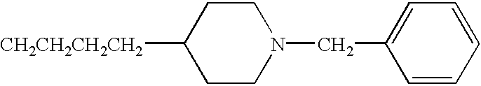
[CH2CH2CH2CH2]C1CCN(CC2=CC=CC=C2)CC1
